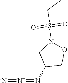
C1(N=[N+]=[-N])CON(S(CC)(=O)=O)C1
